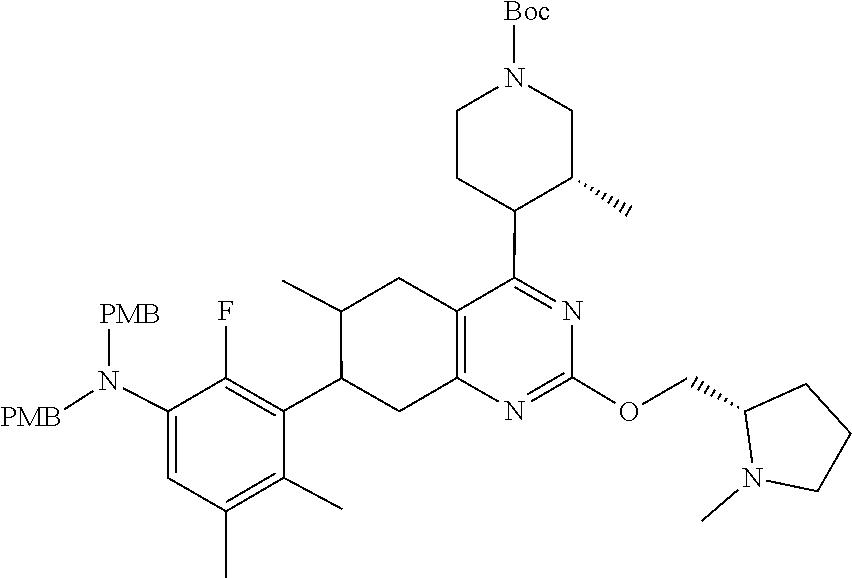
N(C1=CC(C)=C(C)C(C2CC3=C(C(C4CCN([Boc])CC4C)=NC(OCC4CCCN4C)=N3)CC2C)=C1F)([PMB])[PMB]
